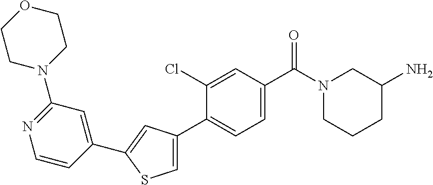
N1(C(C2=CC=C(C3=CSC(C4=CC(N5CCOCC5)=NC=C4)=C3)C(Cl)=C2)=O)CC(N)CCC1
